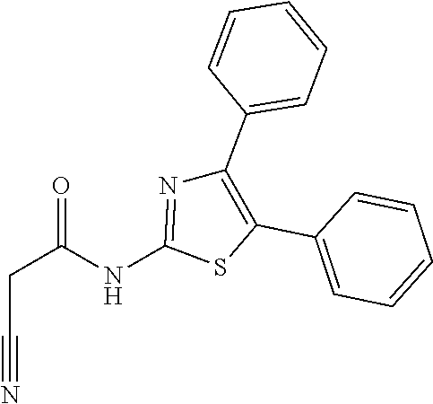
C(C#N)C(=O)NC1=NC(C2=CC=CC=C2)=C(C2=CC=CC=C2)S1
